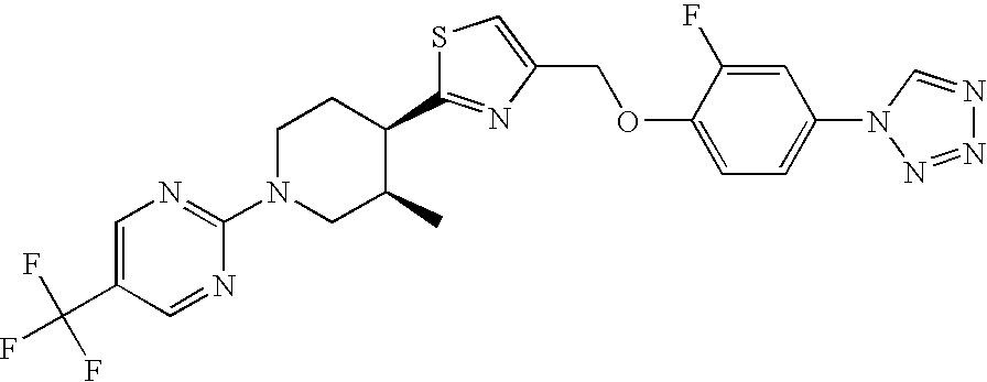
C1=C(C(F)(F)F)C=NC(N2CC(C)C(C3=NC(COC4=CC=C(N5N=NN=C5)C=C4F)=CS3)CC2)=N1
